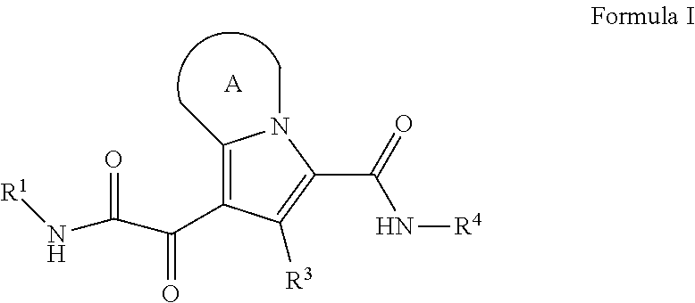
C1(C)=C(C(=O)C(N[R1])=O)C([R3])=C(C(=O)N[R4])N1C.[A]
